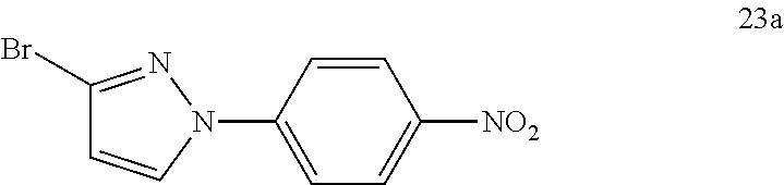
C1(Br)=NN(C2=CC=C([NO2])C=C2)C=C1
